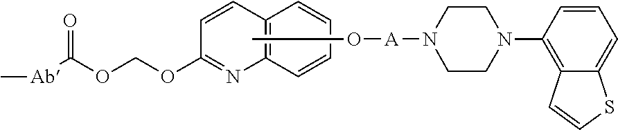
C1=CC2=C(N=C1OCOC([Ab]C)=O)C=CC=C2.O(C)[A]N1CCN(C2=C3C(=CC=C2)SC=C3)CC1
